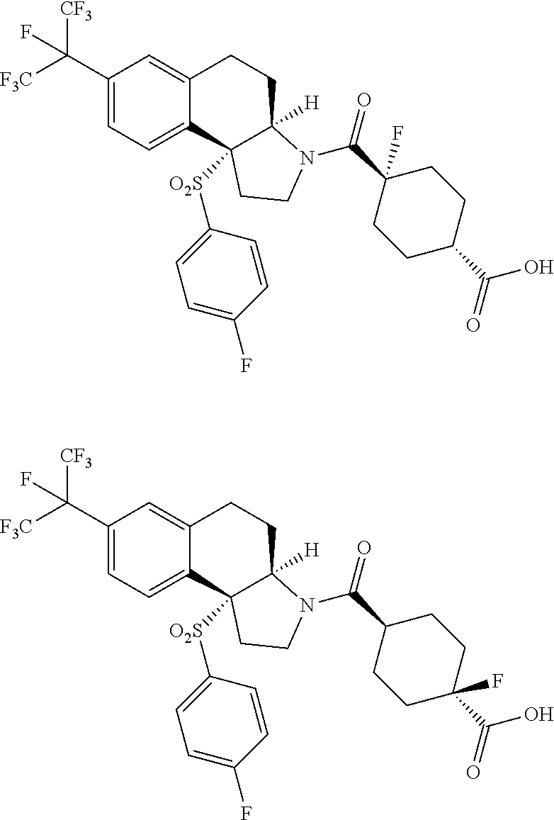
C1(C([CF3])([F3C])F)=CC=C2C(=C1)CCC1([H])C2([O2S]C2=CC=C(F)C=C2)CCN1C(C1(F)CCC(C(O)=O)CC1)=O.C1(C([CF3])([F3C])F)=CC=C2C(=C1)CCC1([H])C2([O2S]C2=CC=C(F)C=C2)CCN1C(C1CCC(C(O)=O)(F)CC1)=O
